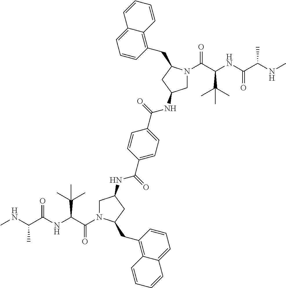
CNC(C(NC(C(=O)N1CC(NC(C2=CC=C(C(=O)NC3CN(C(C(NC(C(NC)C)=O)C(C)(C)C)=O)C(CC4=C5C(=CC=C4)C=CC=C5)C3)C=C2)=O)CC1CC1=C2C(=CC=C1)C=CC=C2)C(C)(C)C)=O)C
